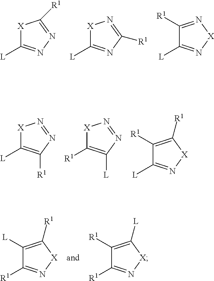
[X]1C([L])=NN=C1[R1].[X]1C([L])=NC([R1])=N1.C1([R1])=N[X]N=C1[L].[X]1C([L])=C([R1])N=N1.[X]1C([R1])=C([L])N=N1.C1([R1])=C([R1])[X]N=C1[L].C1([L])=C([R1])[X]N=C1[R1].C1([R1])=C([L])[X]N=C1[R1]
